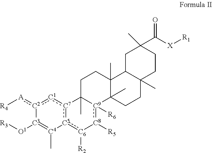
[R4][A]:[C2]1:[C1]:[C7]2:[C5](:[C6]([R2])[C8]([R5]):[C9]3([R6])C2(C)CCC2(C)C3(C)CCC3(C)C2CC(C)(C([X][R1])=O)CC3)[C4](C)=[C3]1[O1][R3]
